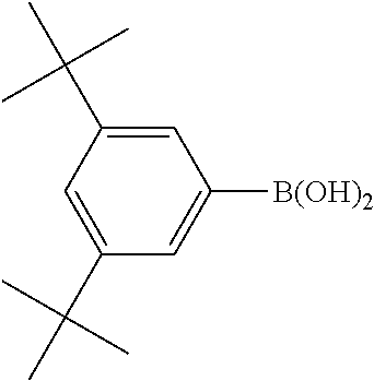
C1=C(C(C)(C)C)C=C(C(C)(C)C)C=C1[B(OH)2]
